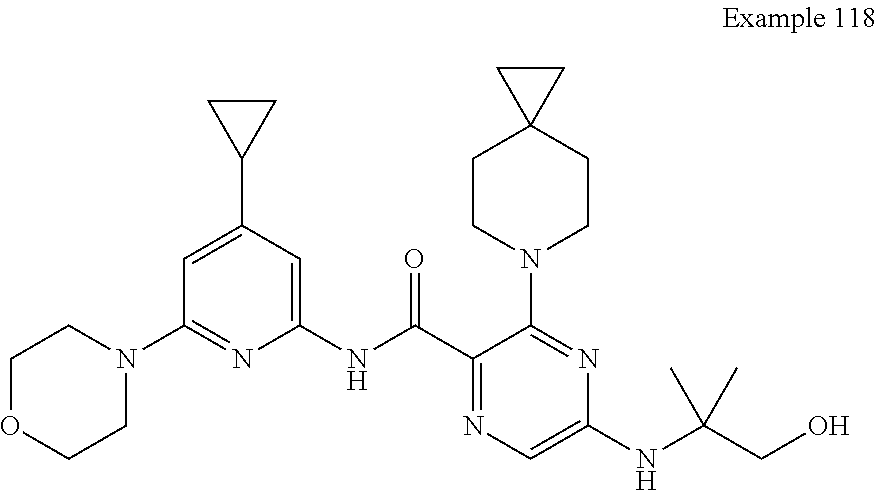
C1=C(NC(C)(C)CO)N=C(N2CCC3(CC2)CC3)C(C(NC2=CC(C3CC3)=CC(N3CCOCC3)=N2)=O)=N1
